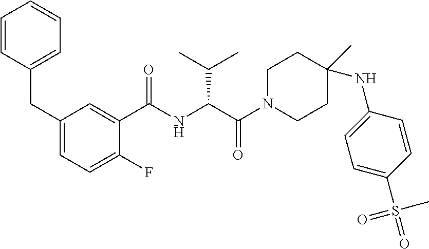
C1=CC(CC2=CC=C(F)C(C(NC(C(C)C)C(=O)N3CCC(NC4=CC=C(S(=O)(C)=O)C=C4)(C)CC3)=O)=C2)=CC=C1
